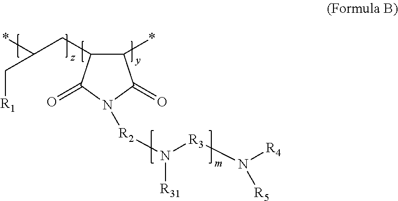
[R2](N([R3]N([R4])[R5])[R31])N1C(=O)C(CC(*)C[R1])C(*)C1=O
